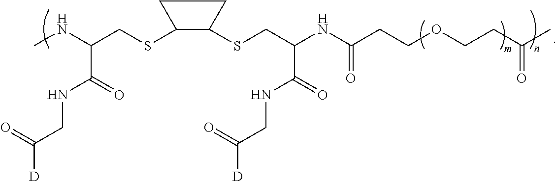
[D]C(=O)CNC(C(NC)CSC1C(SCC(NC(CCOCCC(C)=O)=O)C(NCC([D])=O)=O)CC1)=O
